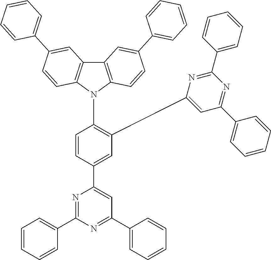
C12=C(N(C3=C(C4=CC(C5=CC=CC=C5)=NC(C5=CC=CC=C5)=N4)C=C(C4=CC(C5=CC=CC=C5)=NC(C5=CC=CC=C5)=N4)C=C3)C3=C1C=C(C1=CC=CC=C1)C=C3)C=CC(C1=CC=CC=C1)=C2
